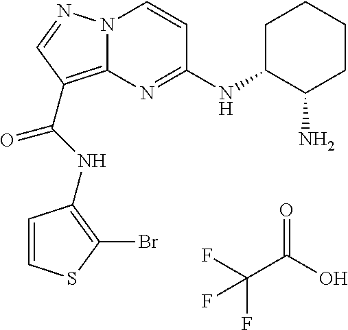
FC(C(O)=O)(F)F.N(C(=O)C1=C2N(N=C1)C=CC(NC1C(N)CCCC1)=N2)C1=C(Br)SC=C1
